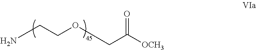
NCCOCC([OCH3])=O
